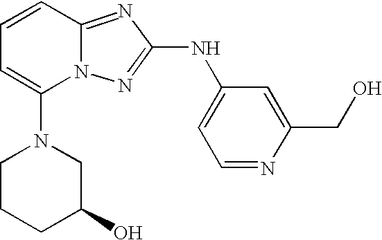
C1=CC2=NC(NC3=CC=NC(CO)=C3)=NN2C(N2CCCC(O)C2)=C1
